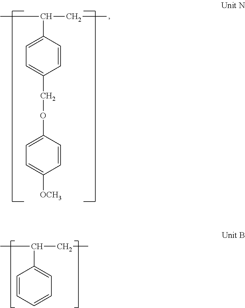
CC(CC)C1=CC=CC=C1.CC(CC)C1=CC=C(COC2=CC=C([OCH3])C=C2)C=C1
